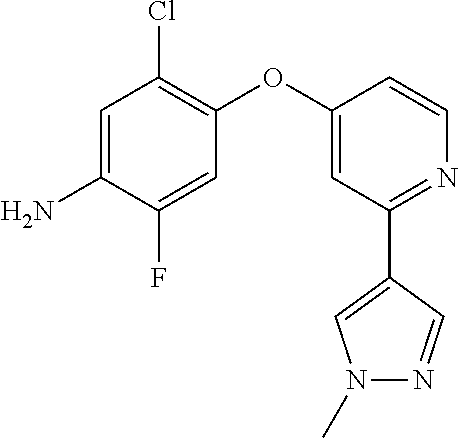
C1=C(N)C(F)=CC(OC2=CC(C3=CN(C)N=C3)=NC=C2)=C1Cl
